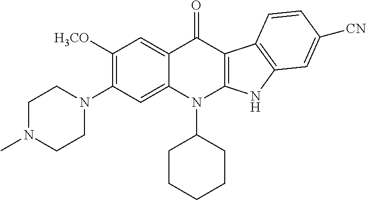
C1([H3CO])=C(N2CCN(C)CC2)C=C2C(=C1)C(=O)C1=C(N2C2CCCCC2)NC2=C1C=CC([CN])=C2
